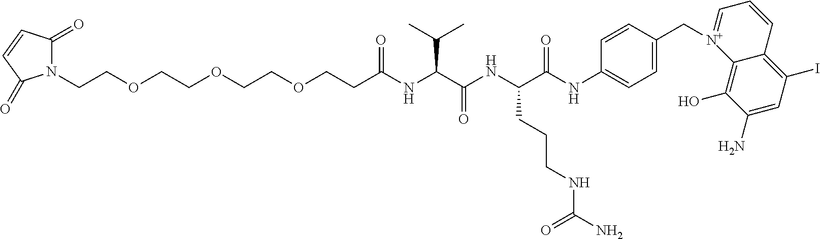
N1(CCOCCOCCOCCC(NC(C(NC(C(NC2=CC=C(C[N+]3=CC=CC4=C(I)C=C(N)C(O)=C34)C=C2)=O)CCCNC(N)=O)=O)C(C)C)=O)C(=O)C=CC1=O
